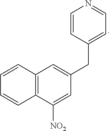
C1=CC2=C(C=C1)C([NO2])=CC(CC1=CC=NC=C1)=C2
